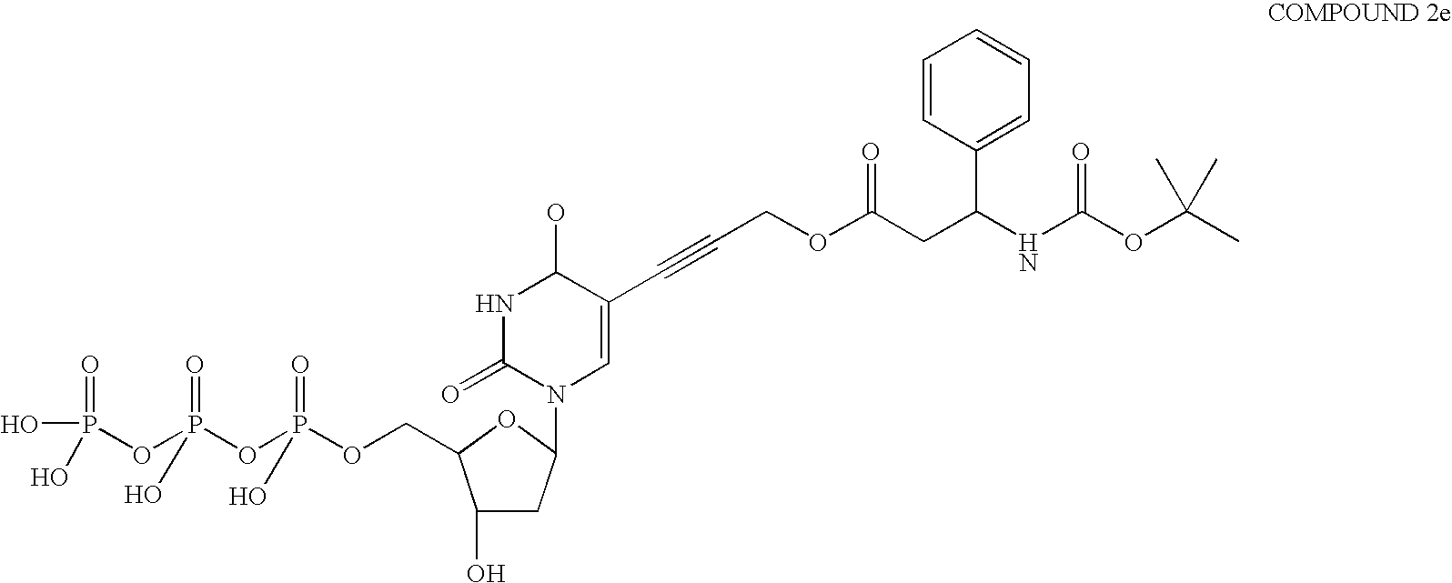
C1(O)CC(N2C=C(C#CCOC(CC(NC(OC(C)(C)C)=O)C3=CC=CC=C3)=O)C(O)NC2=O)OC1COP(OP(OP(O)(=O)O)(=O)O)(=O)O
